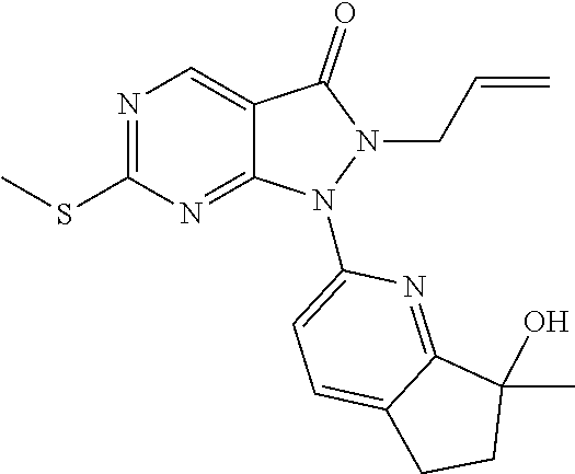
N1=C(SC)N=C2C(=C1)C(=O)N(CC=C)N2C1=CC=C2C(=N1)C(O)(C)CC2
